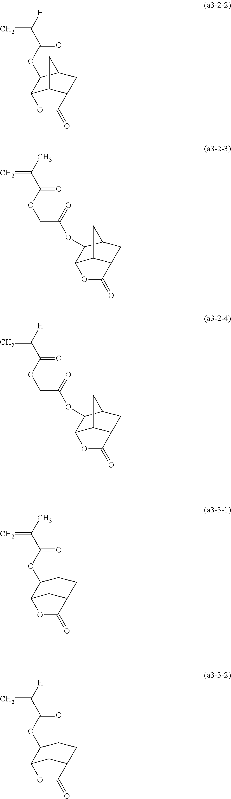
O(C(C([H])=C)=O)C1C2C3C(CC1C3)C(=O)O2.C(COC(C(C)=C)=O)(=O)OC1C2C3C(CC1C3)C(=O)O2.C(COC(C([H])=C)=O)(=O)OC1C2C3C(CC1C3)C(=O)O2.O(C(C(C)=C)=O)C1C2CC(CC1)C(=O)O2.O(C(C([H])=C)=O)C1C2CC(CC1)C(=O)O2
